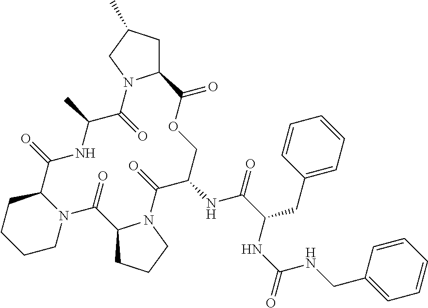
C12CC(C)CN1C(=O)C(C)NC(=O)C1CCCCN1C(=O)C1CCCN1C(=O)C(NC(=O)C(CC1=CC=CC=C1)NC(=O)NCC1=CC=CC=C1)COC2=O
